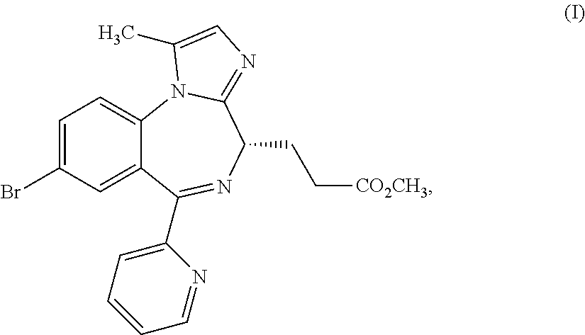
C1=C(Br)C=C2C(=C1)N1C(=NC=C1C)C(CC[CO2CH3])N=C2C1=CC=CC=N1
